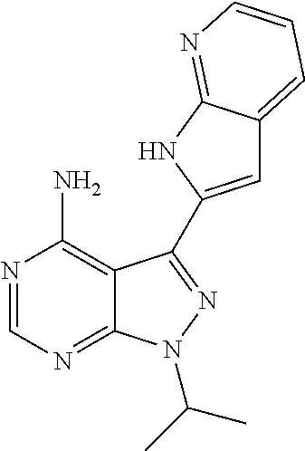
C12=C(N)N=CN=C1N(C(C)C)N=C2C1=CC2=CC=CN=C2N1
